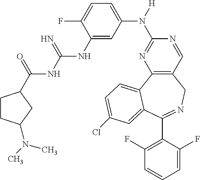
C12=C(C=NC(N([H])C3=CC=C(F)C(NC(=N)NC(=O)C4CCC(N(C)C)C4)=C3)=N1)CN=C(C1=C(F)C=CC=C1F)C1=CC(Cl)=CC=C21
